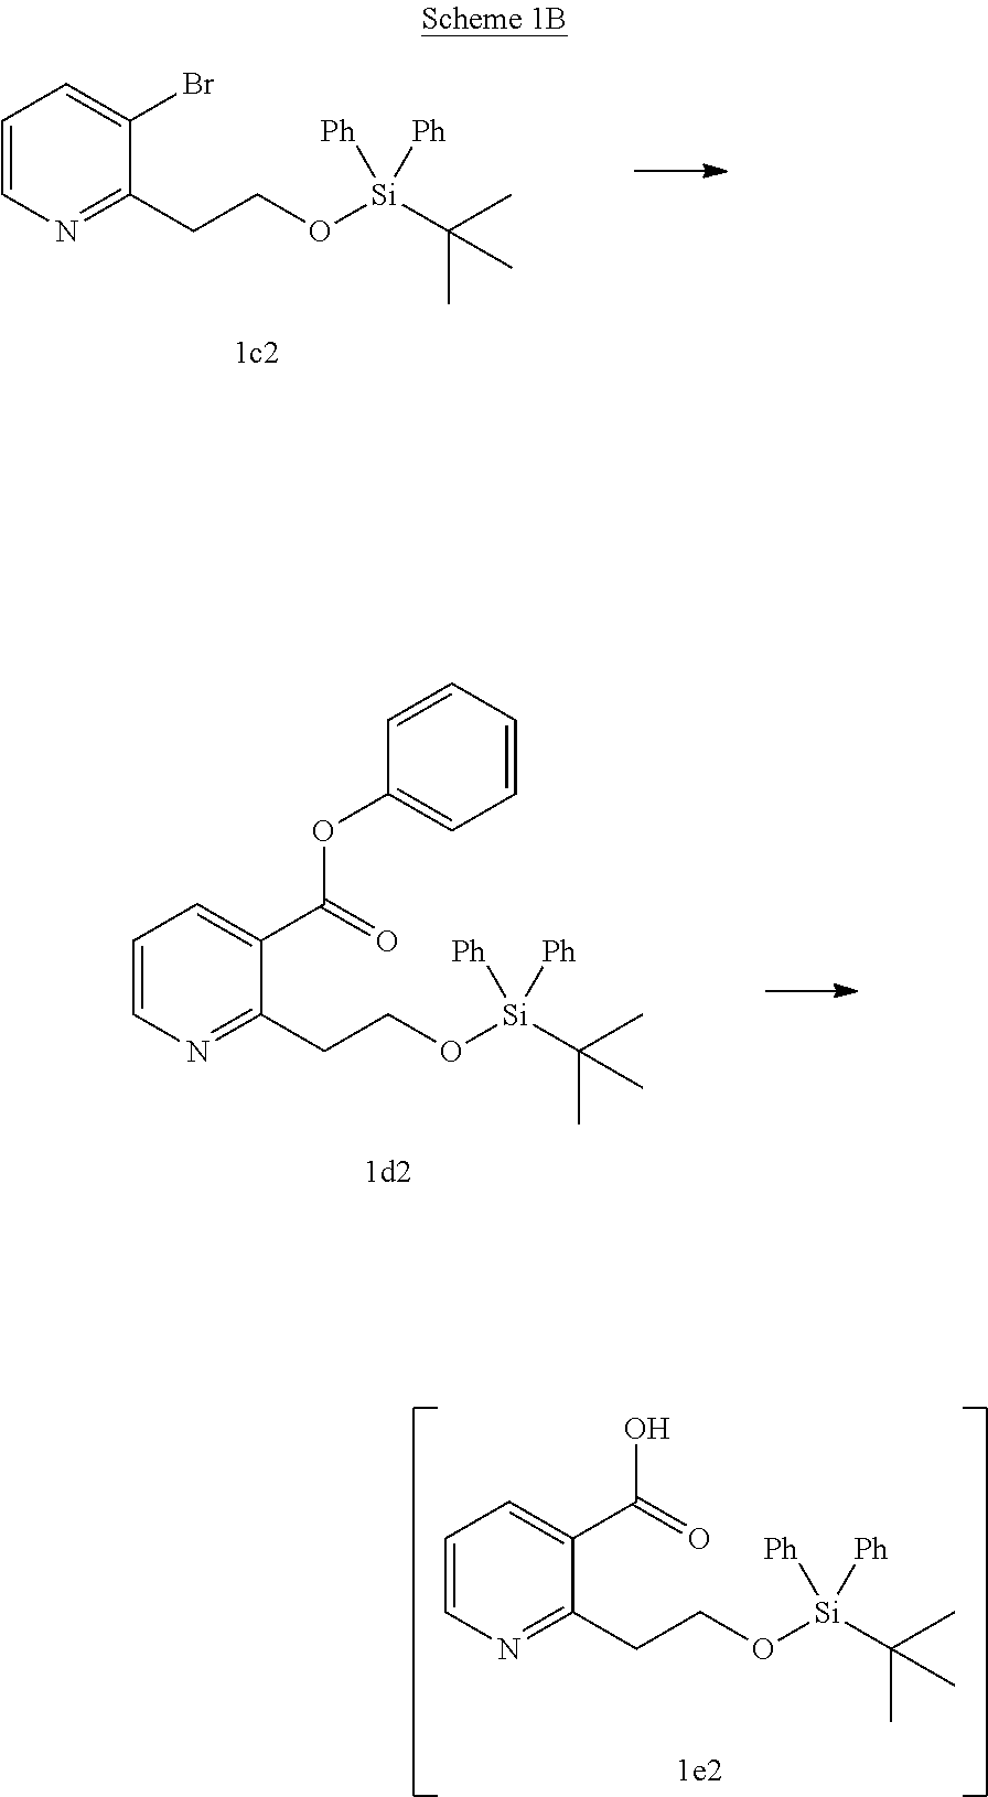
C1=CN=C(CCO[Si](C(C)(C)C)([Ph])[Ph])C(Br)=C1.C1=CN=C(CCO[Si](C(C)(C)C)([Ph])[Ph])C(C(=O)OC2=CC=CC=C2)=C1.C1=CN=C(CCO[Si](C(C)(C)C)([Ph])[Ph])C(C(O)=O)=C1
